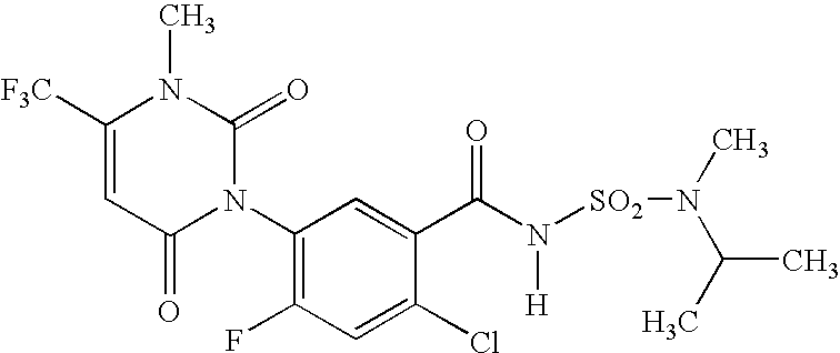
N1(C2=C(F)C=C(Cl)C(C(=O)N([H])[SO2]N(C)C(C)C)=C2)C(=O)N(C)C([F3C])=CC1=O
